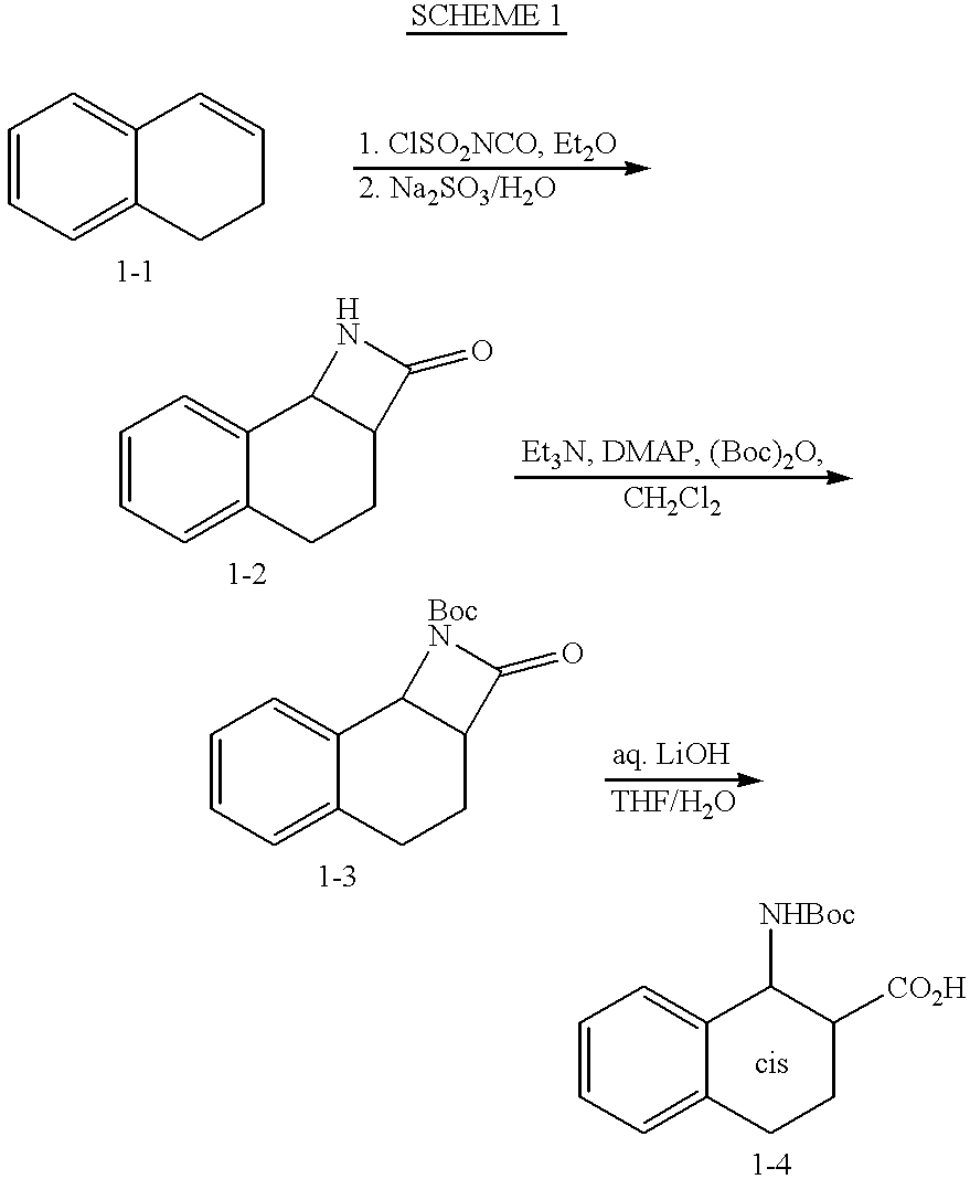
C1=CC=C2C(=C1)C=CCC2.C1=CC=C2C(=C1)C1C(CC2)C(=O)N1.C1=CC=C2C(=C1)C1C(CC2)C(=O)[BocN]1.C1=CC=C2C(=C1)C([NHBoc])C([CO2H])CC2
